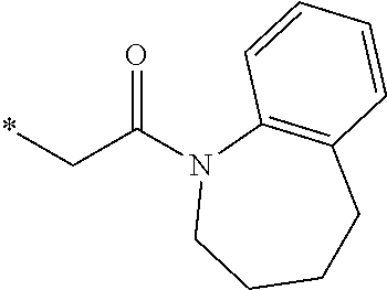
*CC(N1CCCCC2=C1C=CC=C2)=O
